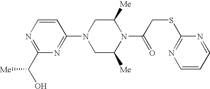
C1=CN=C(C(O)[Me])N=C1N1CC([Me])N(C(=O)CSC2=NC=CC=N2)C([Me])C1
